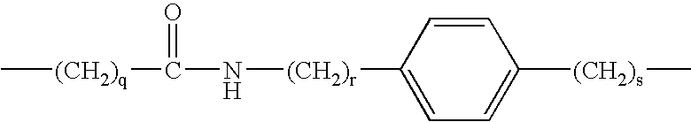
C[(CH2)q]C(N[(CH2)r]C1=CC=C([(CH2)s]C)C=C1)=O
